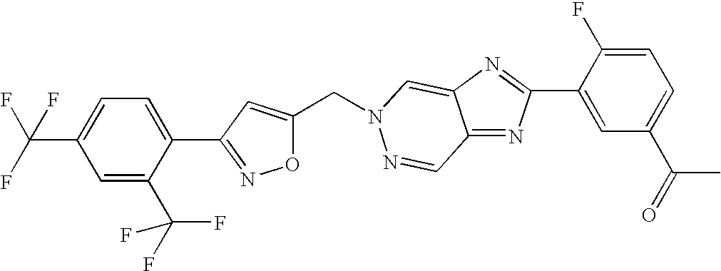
C(C1=CC(C2=CC=C(C(F)(F)F)C=C2C(F)(F)F)=NO1)N1C=C2C(=NC(C3=CC(C(=O)C)=CC=C3F)=N2)C=N1
